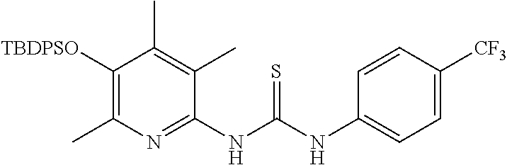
C1(NC(NC2=CC=C([CF3])C=C2)=S)=NC(C)=C([TBDPSO])C(C)=C1C
